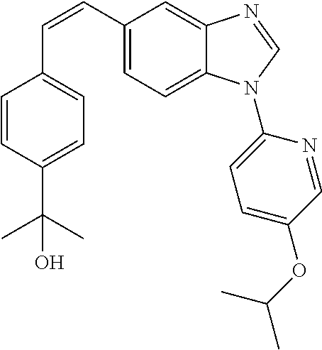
C(=CC1=CC=C2C(=C1)N=CN2C1=CC=C(OC(C)C)C=N1)C1=CC=C(C(C)(C)O)C=C1
